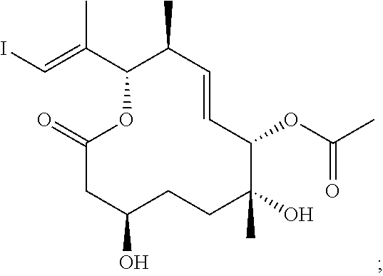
IC=C(C1C(C)C=CC(OC(C)=O)C(C)(O)CCC(O)CC(=O)O1)C
